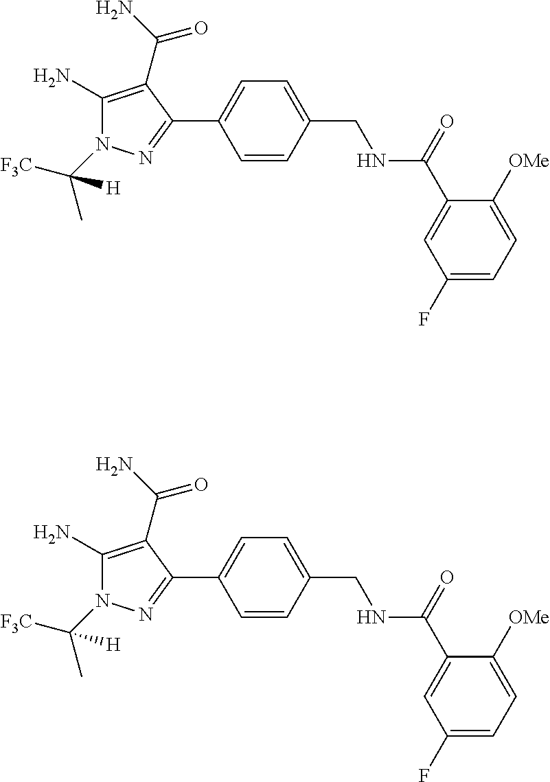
C1=CC(C2=NN(C([F3C])(C)[H])C(N)=C2C(=O)N)=CC=C1CNC(C1=CC(F)=CC=C1[OMe])=O.C1=CC(C2=NN(C([F3C])(C)[H])C(N)=C2C(=O)N)=CC=C1CNC(C1=CC(F)=CC=C1[OMe])=O
